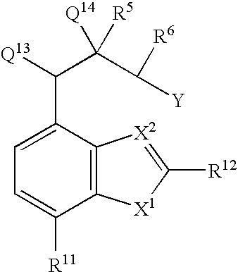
C1(C([Q13])C(C([R6])[Y])([Q14])[R5])=CC=C([R11])C2=C1[X2]=C([R12])[X1]2
